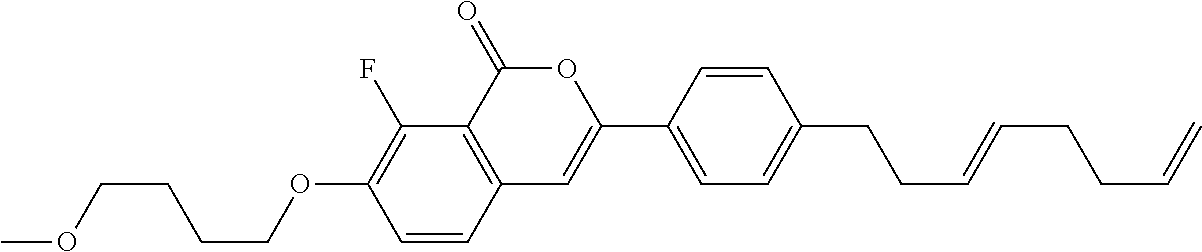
C1=CC2=C(C(F)=C1OCCCCOC)C(=O)OC(C1=CC=C(CCC=CCCC=C)C=C1)=C2
